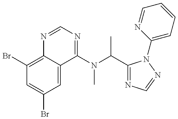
C1(Br)=C2C(=CC(Br)=C1)C(N(C(C)C1=NC=NN1C1=CC=CC=N1)C)=NC=N2
